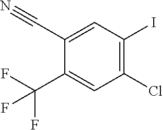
C1(Cl)=C(I)C=C(C#N)C(C(F)(F)F)=C1
